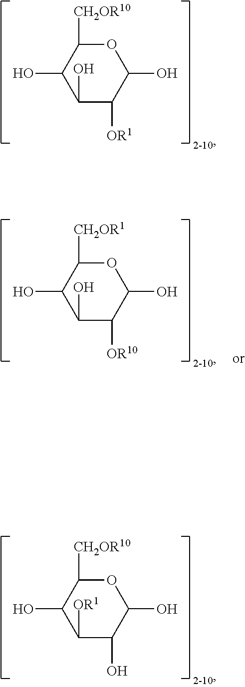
O1C([CH2OR10])C(O)C(O)C([OR1])C1O.O1C([CH2OR10])C(O)C([OR1])C(O)C1O.O1C([CH2OR1])C(O)C(O)C([OR10])C1O
